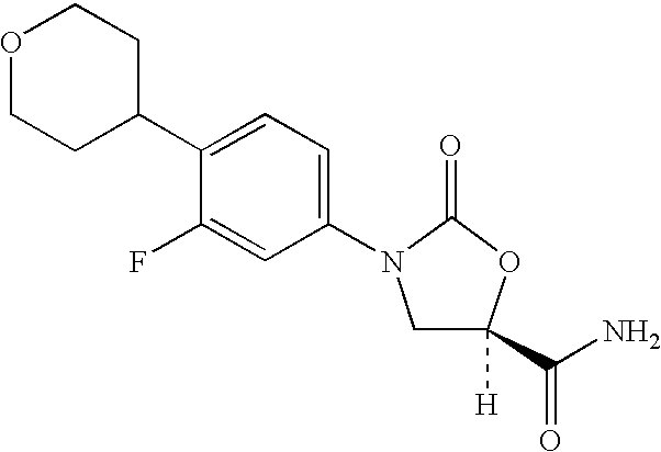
C1([H])(C(N)=O)CN(C2=CC=C(C3CCOCC3)C(F)=C2)C(=O)O1
